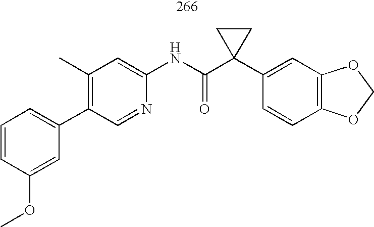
C1=CC(OC)=CC(C2=C(C)C=C(NC(C3(C4=CC5=C(C=C4)OCO5)CC3)=O)N=C2)=C1
